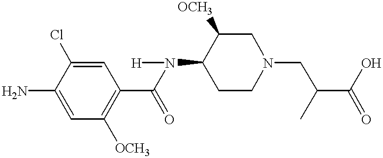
C1=C(Cl)C(N)=CC([OCH3])=C1C(=O)N(C1CCN(CC(C(=O)O)C)CC1[OCH3])[H]
